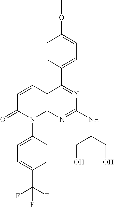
C1=CC(C2=NC(NC(CO)CO)=NC3=C2C=CC(=O)N3C2=CC=C(C(F)(F)F)C=C2)=CC=C1OC
